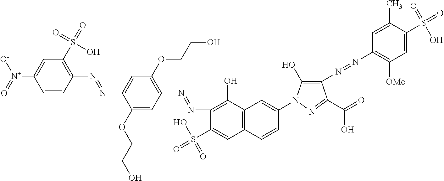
C1=CC(N=NC2=CC(OCCO)=C(N=NC3=C(O)C4=C(C=C3S(=O)(O)=O)C=CC(N3C(O)=C(N=NC5=C([OMe])C=C(S(=O)(=O)O)C(C)=C5)C(C(=O)O)=N3)=C4)C=C2OCCO)=C(S(=O)(=O)O)C=C1[N+]([O-])=O
